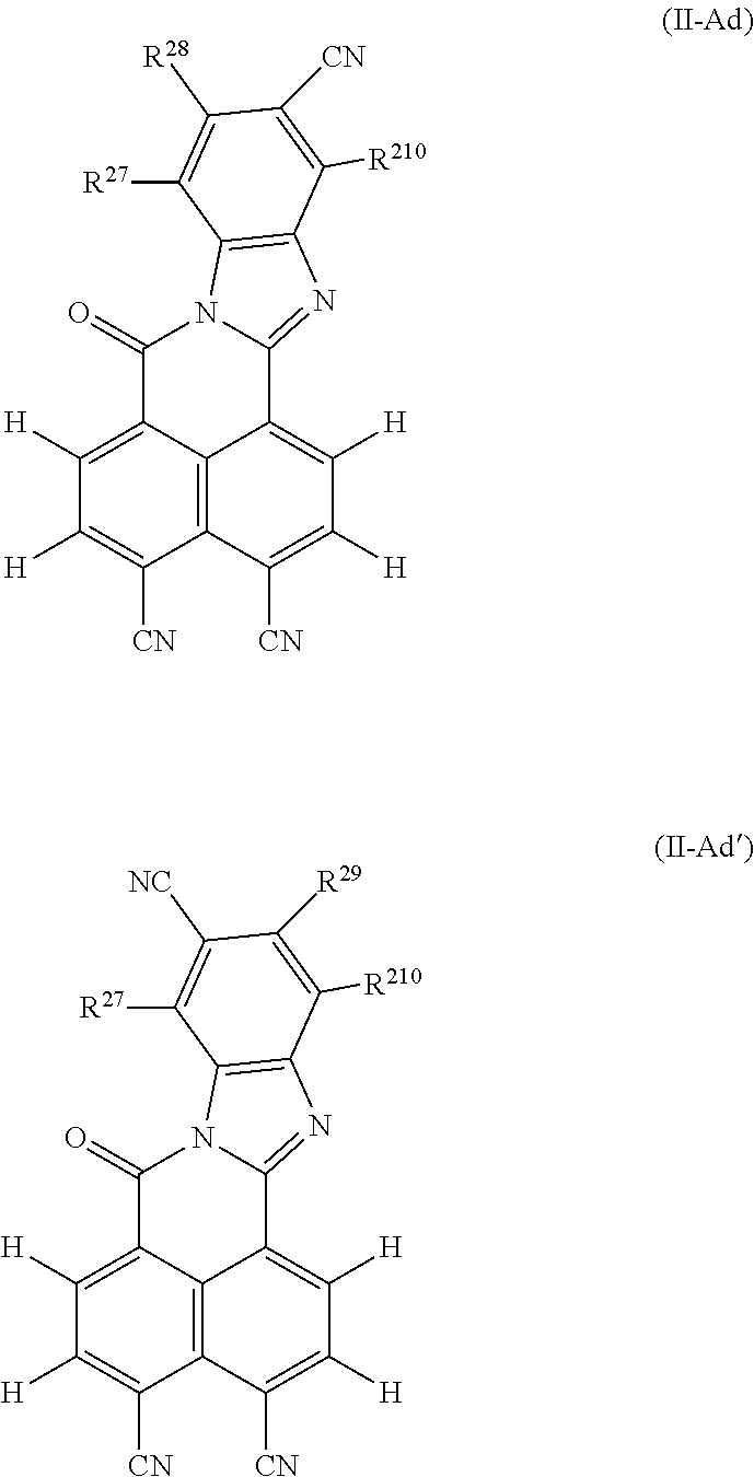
C12=C3C([CN])=C([H])C([H])=C1C1=NC4=C(N1C(=O)C2=C([H])C([H])=C3[CN])C([R27])=C([R28])C([CN])=C4[R210].C12=C3C([CN])=C([H])C([H])=C1C1=NC4=C(N1C(=O)C2=C([H])C([H])=C3[CN])C([R27])=C([NC])C([R29])=C4[R210]
